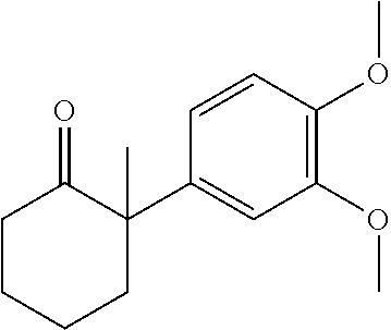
C1(C2(C)C(=O)CCCC2)=CC(OC)=C(OC)C=C1
